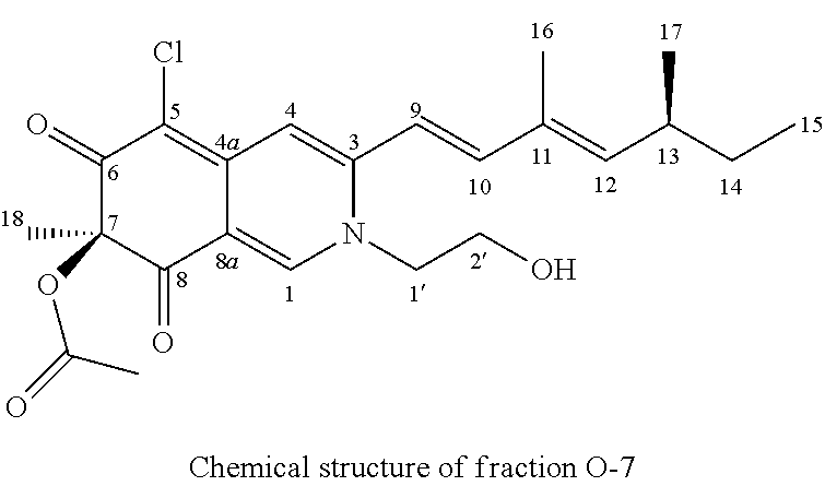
C1(=O)C(Cl)=C2C(=CN(CCO)C(C=CC(=CC(CC)C)C)=C2)C(=O)C1(C)OC(=O)C
